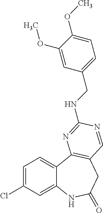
C1=C(Cl)C=C2C(=C1)C1=C(CC(=O)N2)C=NC(NCC2=CC=C(OC)C(OC)=C2)=N1
